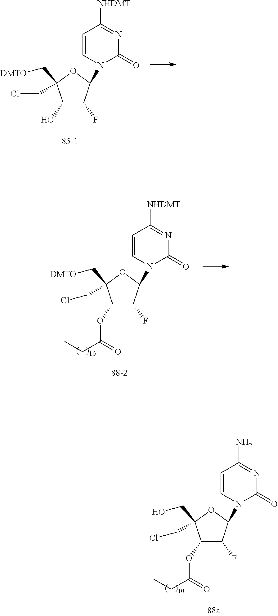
C1(O)C(F)C(N2C(=O)N=C([NHDMT])C=C2)OC1(CCl)C[DMTO].C1(OC(CC)=O)C(F)C(N2C(=O)N=C([NHDMT])C=C2)OC1(CCl)C[DMTO].C1(OC(CC)=O)C(F)C(N2C(=O)N=C(N)C=C2)OC1(CCl)CO
